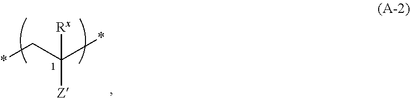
*CC(*)([Rx])[Z]
